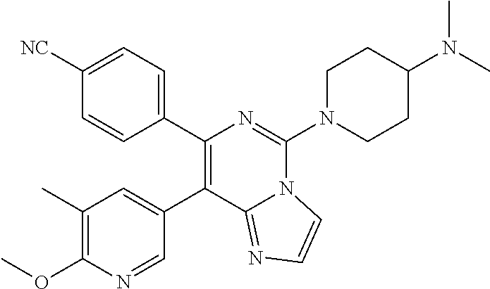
C1(C2=CC=C([NC])C=C2)=C(C2=CC(C)=C(OC)N=C2)C2=NC=CN2C(N2CCC(N(C)C)CC2)=N1
